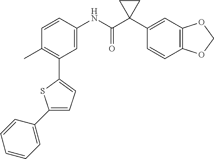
C1(NC(C2(C3=CC4=C(C=C3)OCO4)CC2)=O)=CC(C2=CC=C(C3=CC=CC=C3)S2)=C(C)C=C1
